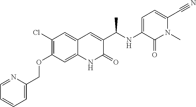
C1=NC(COC2=C(Cl)C=C3C(=C2)NC(=O)C(C(NC2=CC=C(C#N)N(C)C2=O)C)=C3)=CC=C1
